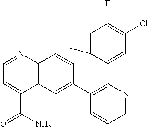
C1=C(F)C(C2=C(C3=CC4=C(C=C3)N=CC=C4C(N)=O)C=CC=N2)=CC(Cl)=C1F
